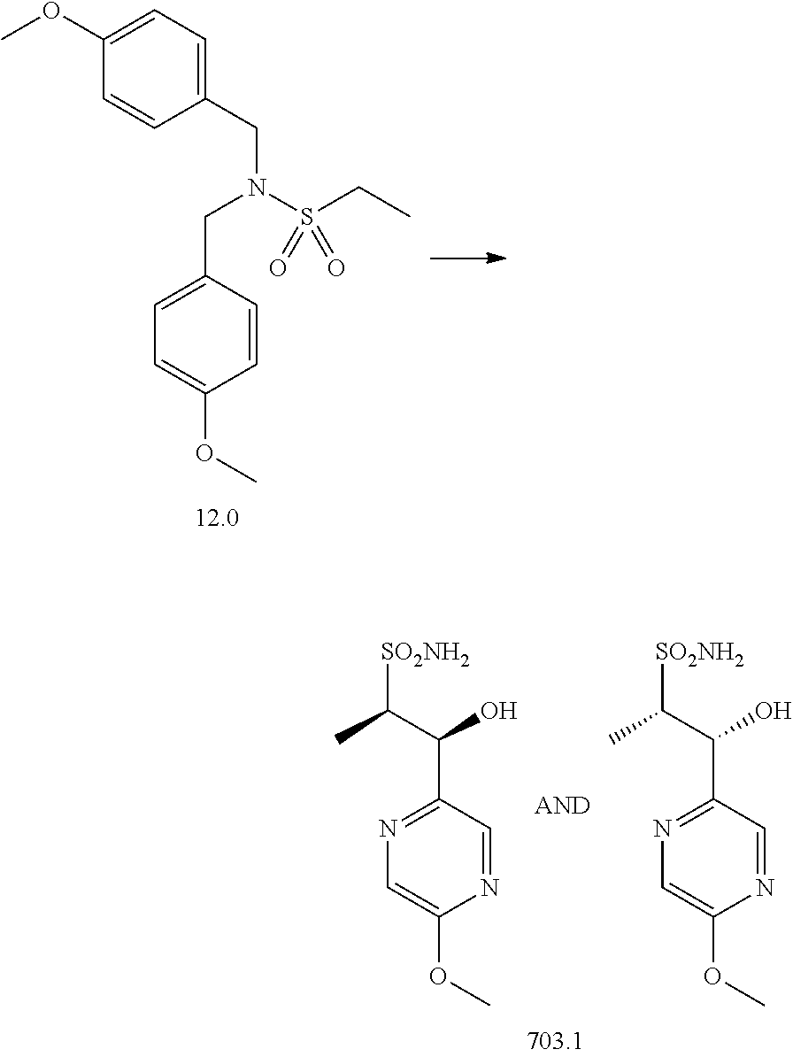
C1=CC(CN(CC2=CC=C(OC)C=C2)S(CC)(=O)=O)=CC=C1OC.C1=C(OC)N=CC(C(O)C([SO2NH2])C)=N1.C1=C(OC)N=CC(C(O)C([SO2NH2])C)=N1
